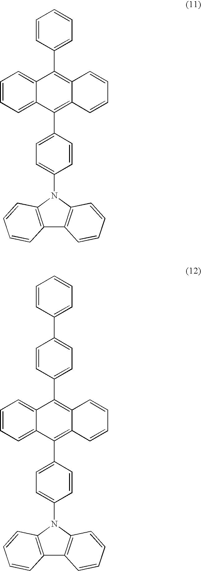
C1=CC(C2=C3C(=C(C4=CC=C(N5C6=C(C7=C5C=CC=C7)C=CC=C6)C=C4)C4=CC=CC=C24)C=CC=C3)=CC=C1.C1=CC(C2=C3C(=C(C4=CC=C(N5C6=C(C7=C5C=CC=C7)C=CC=C6)C=C4)C4=CC=CC=C24)C=CC=C3)=CC=C1C1=CC=CC=C1
